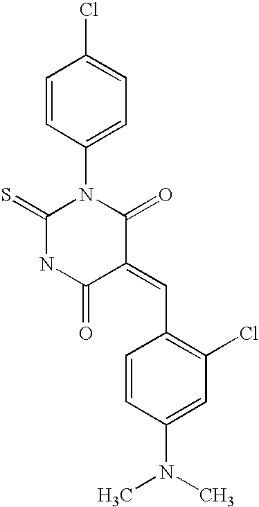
C1=CC(N2C(=S)NC(=O)C(=CC3=C(Cl)C=C(N(C)C)C=C3)C2=O)=CC=C1Cl
